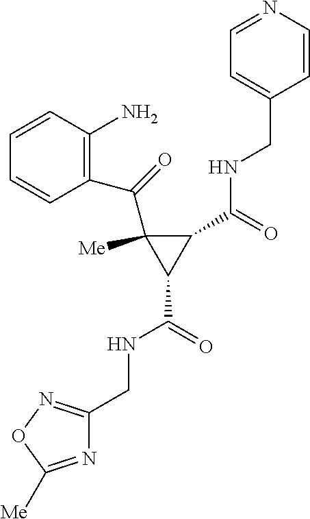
C1=CN=CC=C1CNC(C1C(C(=O)C2=C(N)C=CC=C2)([Me])C1C(=O)NCC1=NOC([Me])=N1)=O
